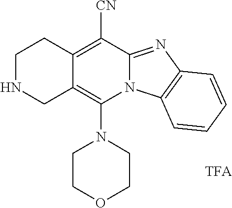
[TFA].C12=C(N3CCOCC3)N3C(=NC4=C3C=CC=C4)C([CN])=C1CCNC2
